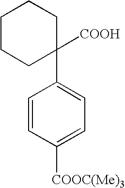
C1=CC([COOC(Me)3])=CC=C1C1([COOH])CCCCC1
